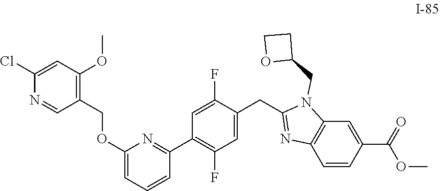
C1=C(C(=O)OC)C=CC2=C1N(CC1CCO1)C(CC1=CC(F)=C(C3=NC(OCC4=C(OC)C=C(Cl)N=C4)=CC=C3)C=C1F)=N2
